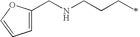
C(NCCCC)C1=CC=CO1
